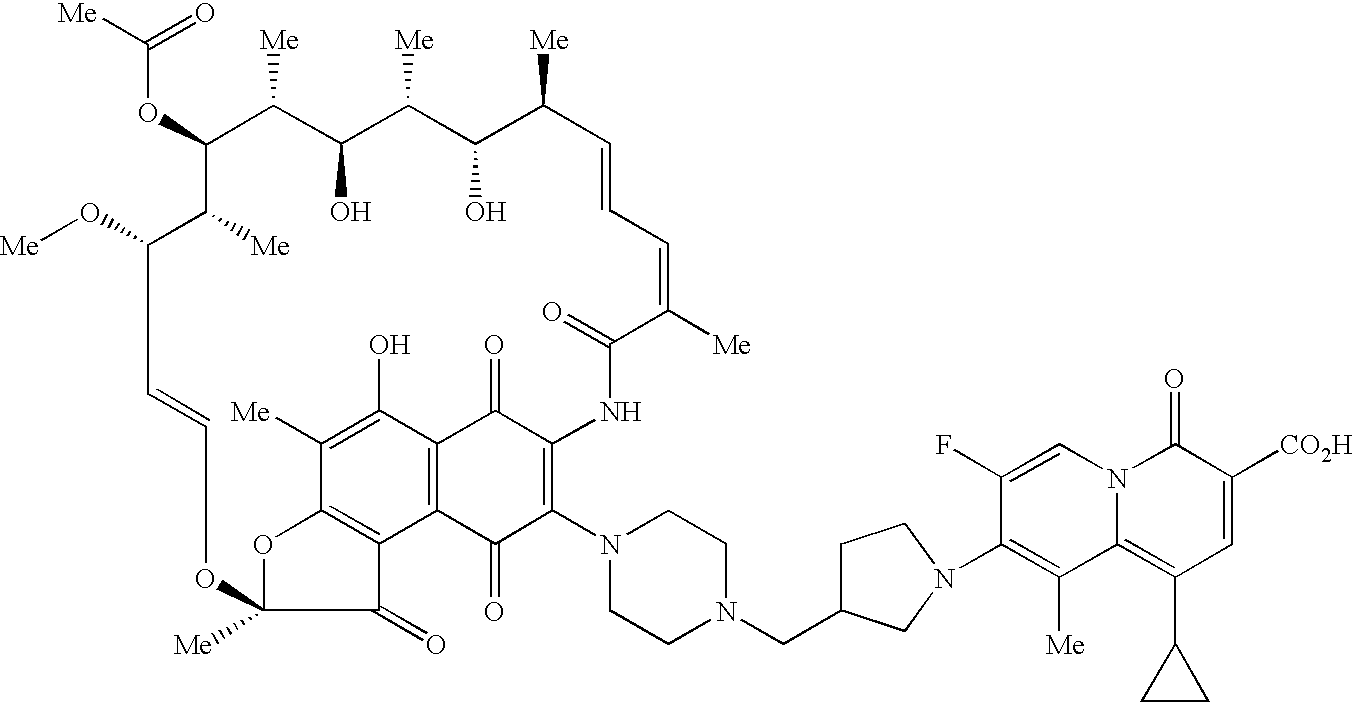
C1=CC=C([Me])C(=O)NC2=C(N3CCN(CC4CCN(C5=C([Me])C6=C(C7CC7)C=C([CO2H])C(=O)N6C=C5F)C4)CC3)C(=O)C3=C(C(O)=C([Me])C4=C3C(=O)C([Me])(OC=CC(O[Me])C([Me])C(OC([Me])=O)C([Me])C(O)C([Me])C(O)C1[Me])O4)C2=O
